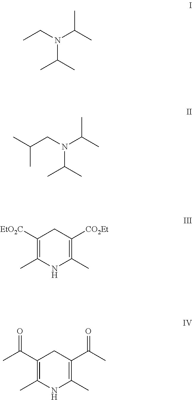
CCN(C(C)C)C(C)C.C(CN(C(C)C)C(C)C)(C)C.C1([EtO2C])=C(C)NC(C)=C([CO2Et])C1.C1(C(=O)C)=C(C)NC(C)=C(C(=O)C)C1
